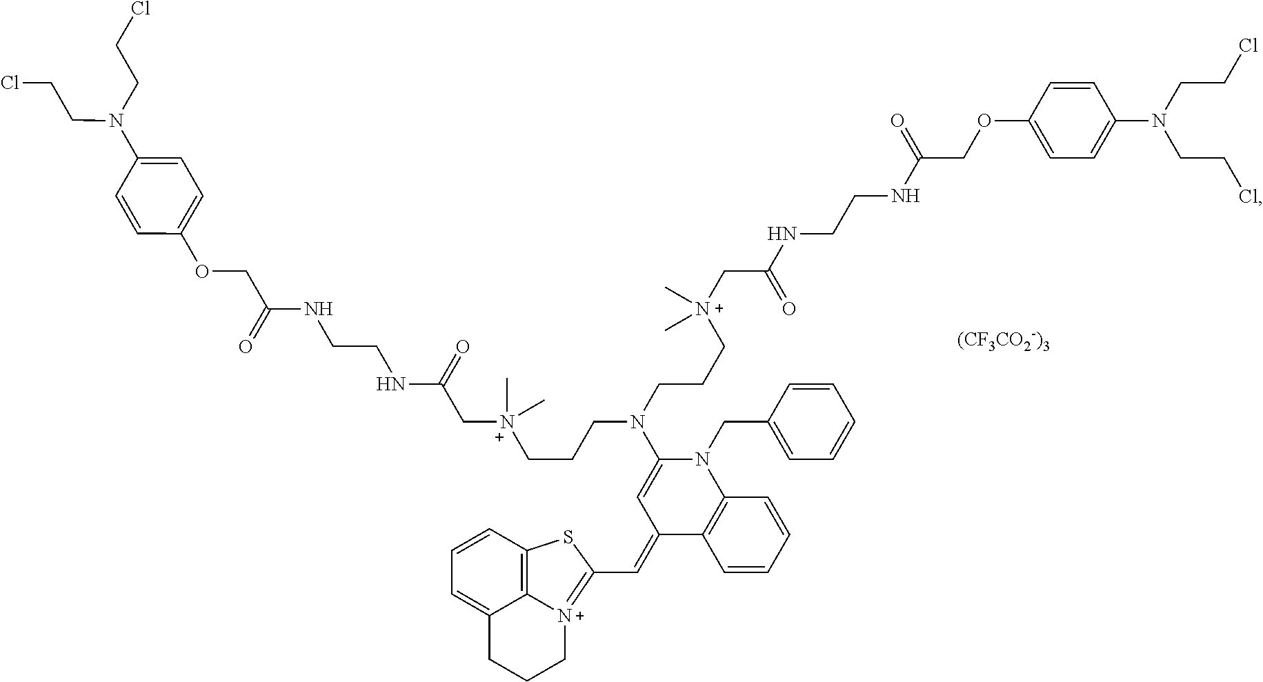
C1(OCC(NCCNC(C[N+](CCCN(CCC[N+](CC(NCCNC(COC2=CC=C(N(CCCl)CCCl)C=C2)=O)=O)(C)C)C2=CC(=CC3=[N+]4C5=C(S3)C=CC=C5CCC4)C3=C(N2CC2=CC=CC=C2)C=CC=C3)(C)C)=O)=O)=CC=C(N(CCCl)CCCl)C=C1.[(CF3CO2-)3]
